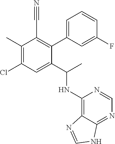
C1(C)=C(Cl)C=C(C(C)NC2=C3C(=NC=N2)NC=N3)C(C2=CC=CC(F)=C2)=C1C#N
